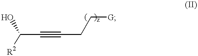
C(C#CCC[G])([R2])O
